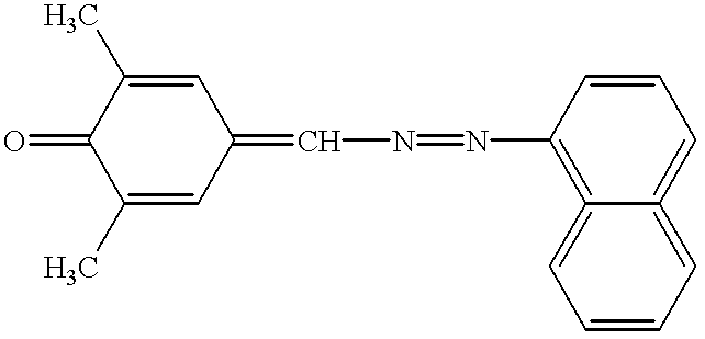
C1(C)=CC(=CN=NC2=C3=CC=CC=C3=CC=C2)C=C(C)C1=O
